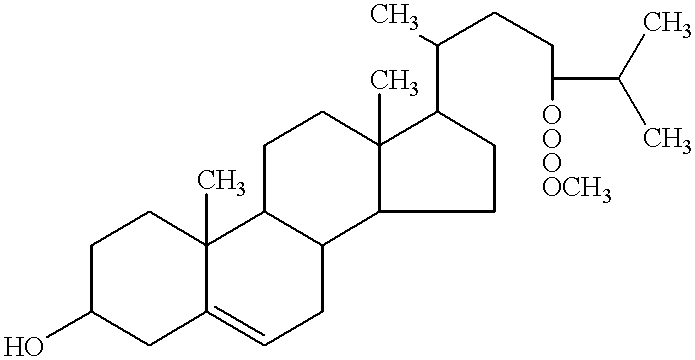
C1C(O)CC2=CCC3C(C2(C)C1)CCC1(C)C3CCC1C(C)CCC([OOOOCH3])C(C)C
